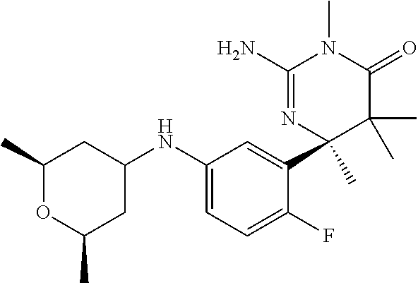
C1(NC2CC(C)OC(C)C2)=CC=C(F)C(C2(C)N=C(N)N(C)C(=O)C2(C)C)=C1
